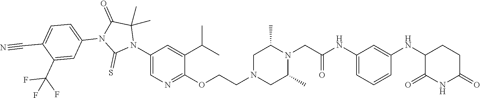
C1=C(NC(CN2C(C)CN(CCOC3=NC=C(N4C(C)(C)C(=O)N(C5=CC=C(C#N)C(C(F)(F)F)=C5)C4=S)C=C3C(C)C)CC2C)=O)C=C(NC2C(=O)NC(=O)CC2)C=C1
